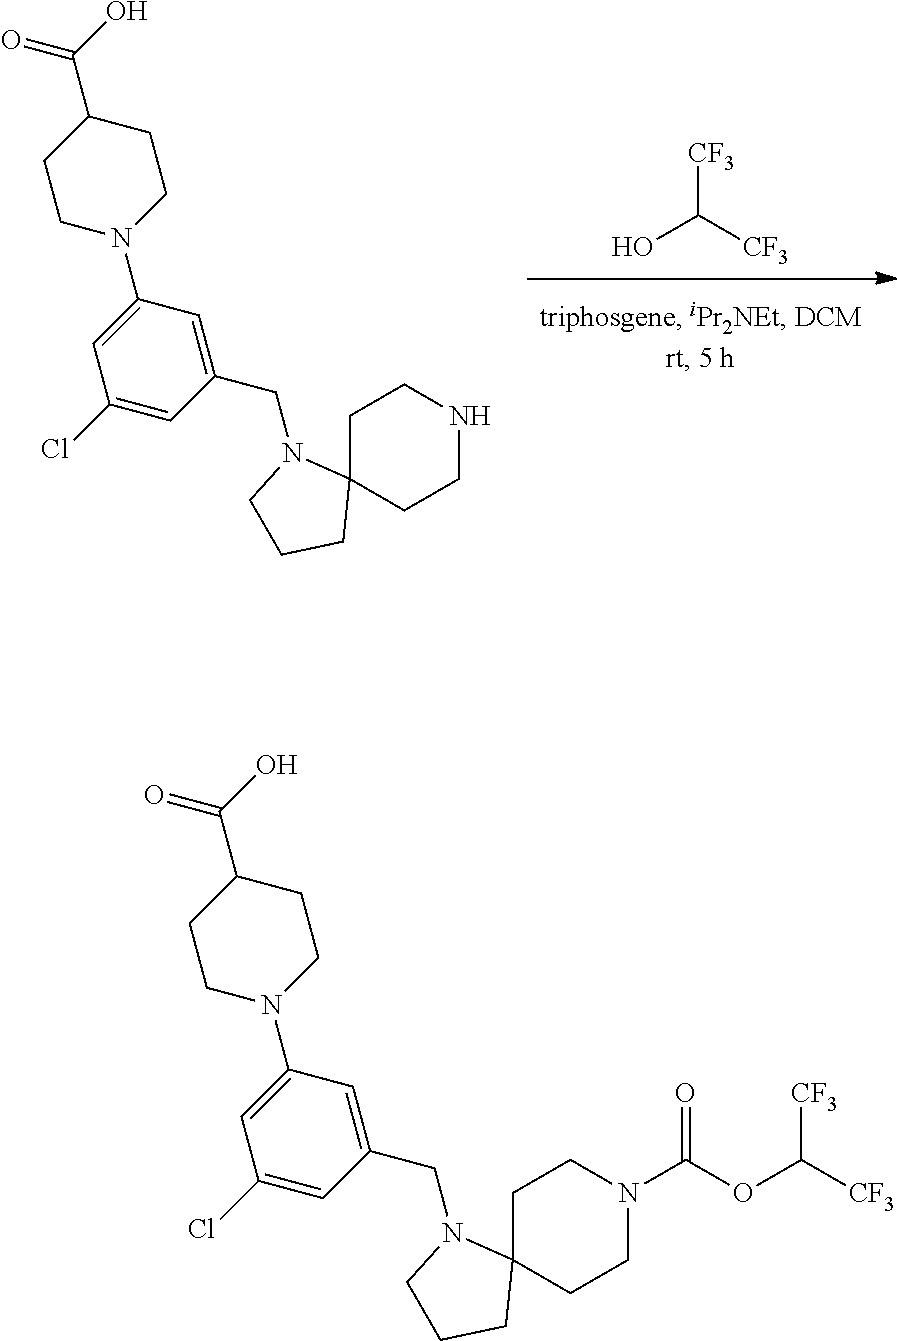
OC([CF3])[CF3].C1=C(Cl)C=C(N2CCC(C(O)=O)CC2)C=C1CN1C2(CCNCC2)CCC1.C1=C(Cl)C=C(N2CCC(C(O)=O)CC2)C=C1CN1C2(CCN(C(OC([CF3])[CF3])=O)CC2)CCC1
